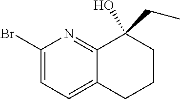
C1(Br)=CC=C2C(=N1)C(O)(CC)CCC2
